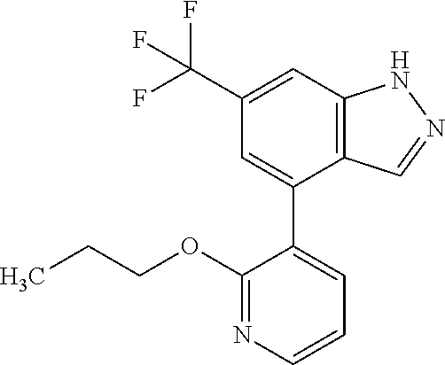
C12=C(C=C(C(F)(F)F)C=C1C1=CC=CN=C1OCCC)NN=C2
